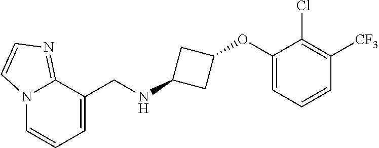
C12=NC=CN1C=CC=C2CNC1CC(OC2=CC=CC([CF3])=C2Cl)C1
